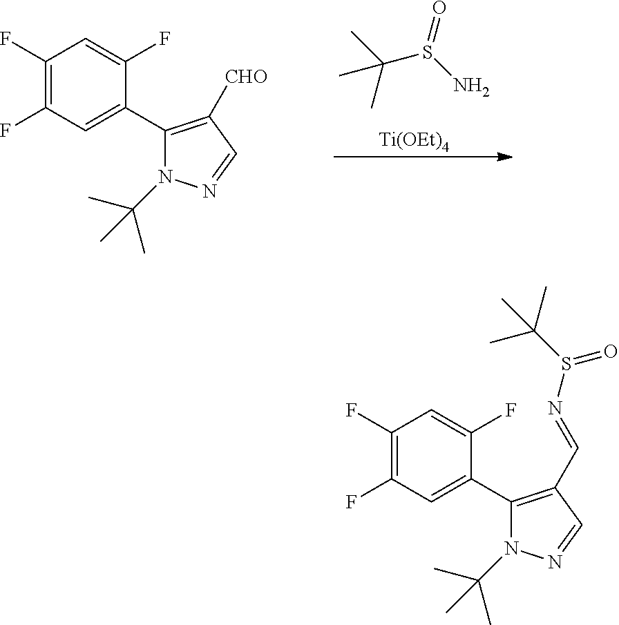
C1(F)=C(F)C=C(C2=C(C=NS(C(C)(C)C)=O)C=NN2C(C)(C)C)C(F)=C1.C1(F)=C(F)C=C(C2=C([CHO])C=NN2C(C)(C)C)C(F)=C1.C(C)(C)(S(=O)N)C.[Ti(OEt)4]
